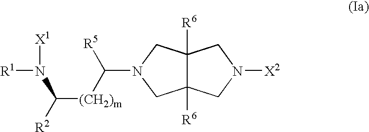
C12([R6])C([R6])(CN([X2])C1)CN(C([(CH2)m]C([R2])N([R1])[X1])[R5])C2
